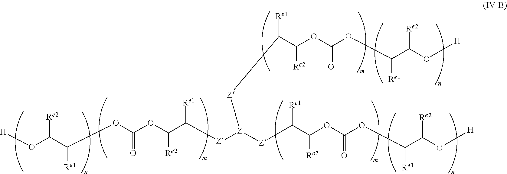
[Z]([Z]C(C(OC(OC(C(O[H])[Re2])[Re1])=O)[Re2])[Re1])([Z]C(C(OC(OC([Re1])C([Re2])O[H])=O)[Re2])[Re1])[Z]C(C(OC(OC(C(O[H])[Re2])[Re1])=O)[Re2])[Re1]
